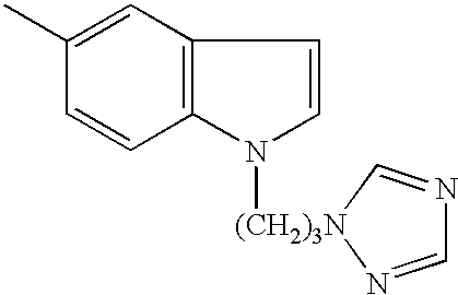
C12=C(C=C(C)C=C1)C=CN2[(CH2)3N]1C=NC=N1
